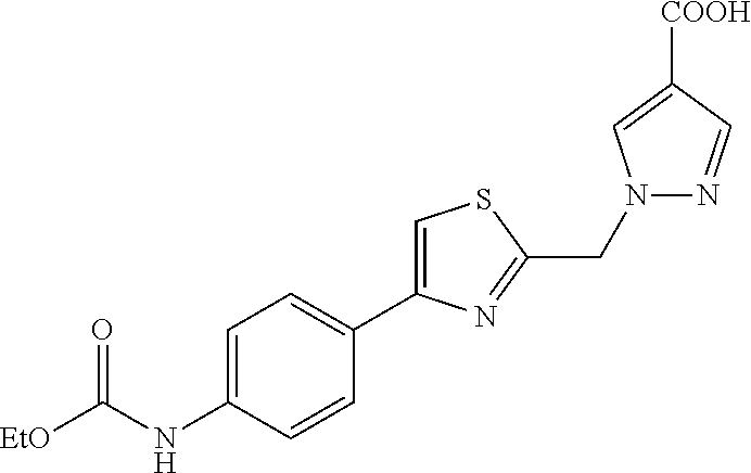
[EtO]C(NC1=CC=C(C2=CSC(CN3N=CC([COOH])=C3)=N2)C=C1)=O
